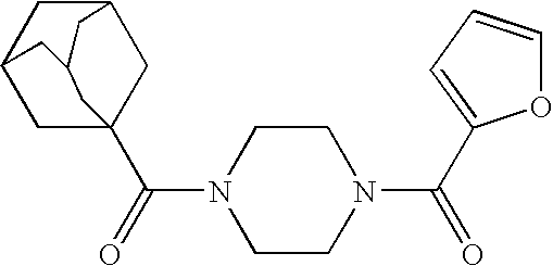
C1C2(C(N3CCN(C(=O)C4=CC=CO4)CC3)=O)CC3CC1CC(C3)C2
